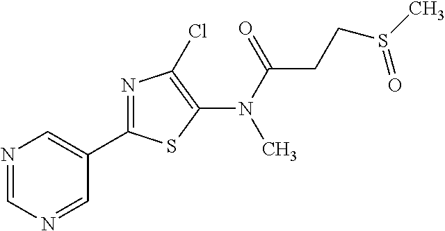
C1(C2=NC(Cl)=C(N(C(=O)CCS(C)=O)C)S2)=CN=CN=C1
